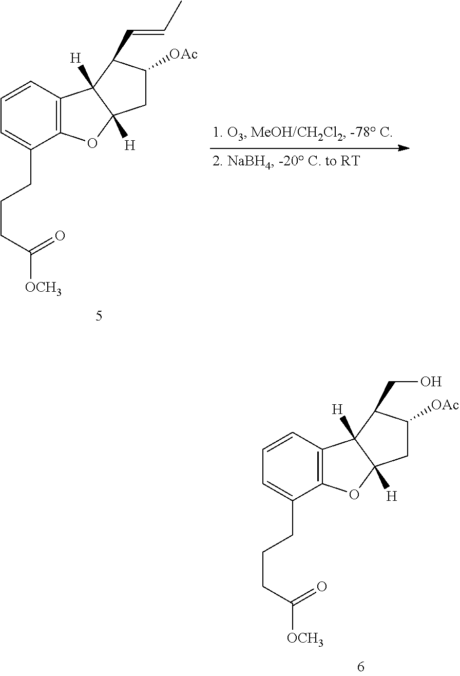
C12=C(C=CC=C1CCCC([OCH3])=O)C1([H])C([H])(O2)CC([OAc])C1C=CC.C12=C(C=CC=C1CCCC([OCH3])=O)C1([H])C([H])(O2)CC([OAc])C1CO
